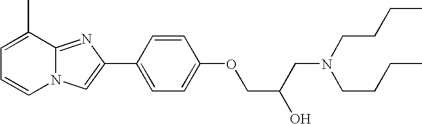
N12C(=NC(C3=CC=C(OCC(CN(CCCC)CCCC)O)C=C3)=C1)C(C)=CC=C2
